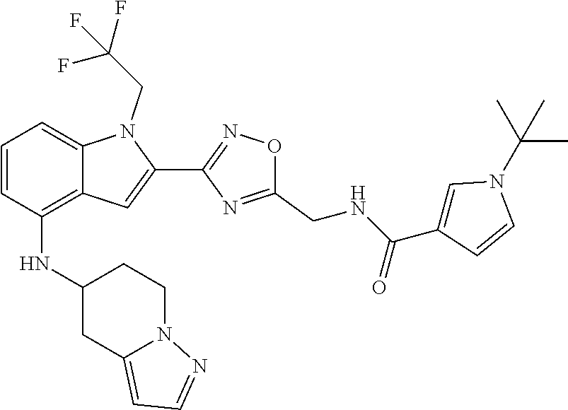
C1=CC(NC2CC3=CC=NN3CC2)=C2C(=C1)N(CC(F)(F)F)C(C1=NOC(CNC(C3=CN(C(C)(C)C)C=C3)=O)=N1)=C2
